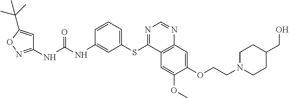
C1(NC(NC2=CC(SC3=NC=NC4=C3C=C(OC)C(OCCN3CCC(CO)CC3)=C4)=CC=C2)=O)=NOC(C(C)(C)C)=C1
